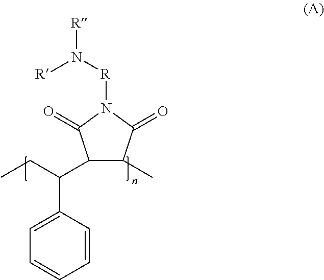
C1(C(CC)C2=CC=CC=C2)C(C)C(=O)N([R]N([R])[R])C1=O
